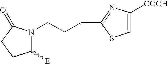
N1(CCCC2=NC([COOH])=CS2)C([E])CCC1=O
